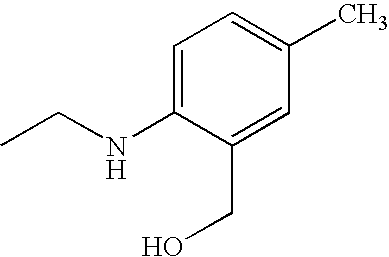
C1=C(NCC)C(CO)=CC(C)=C1
